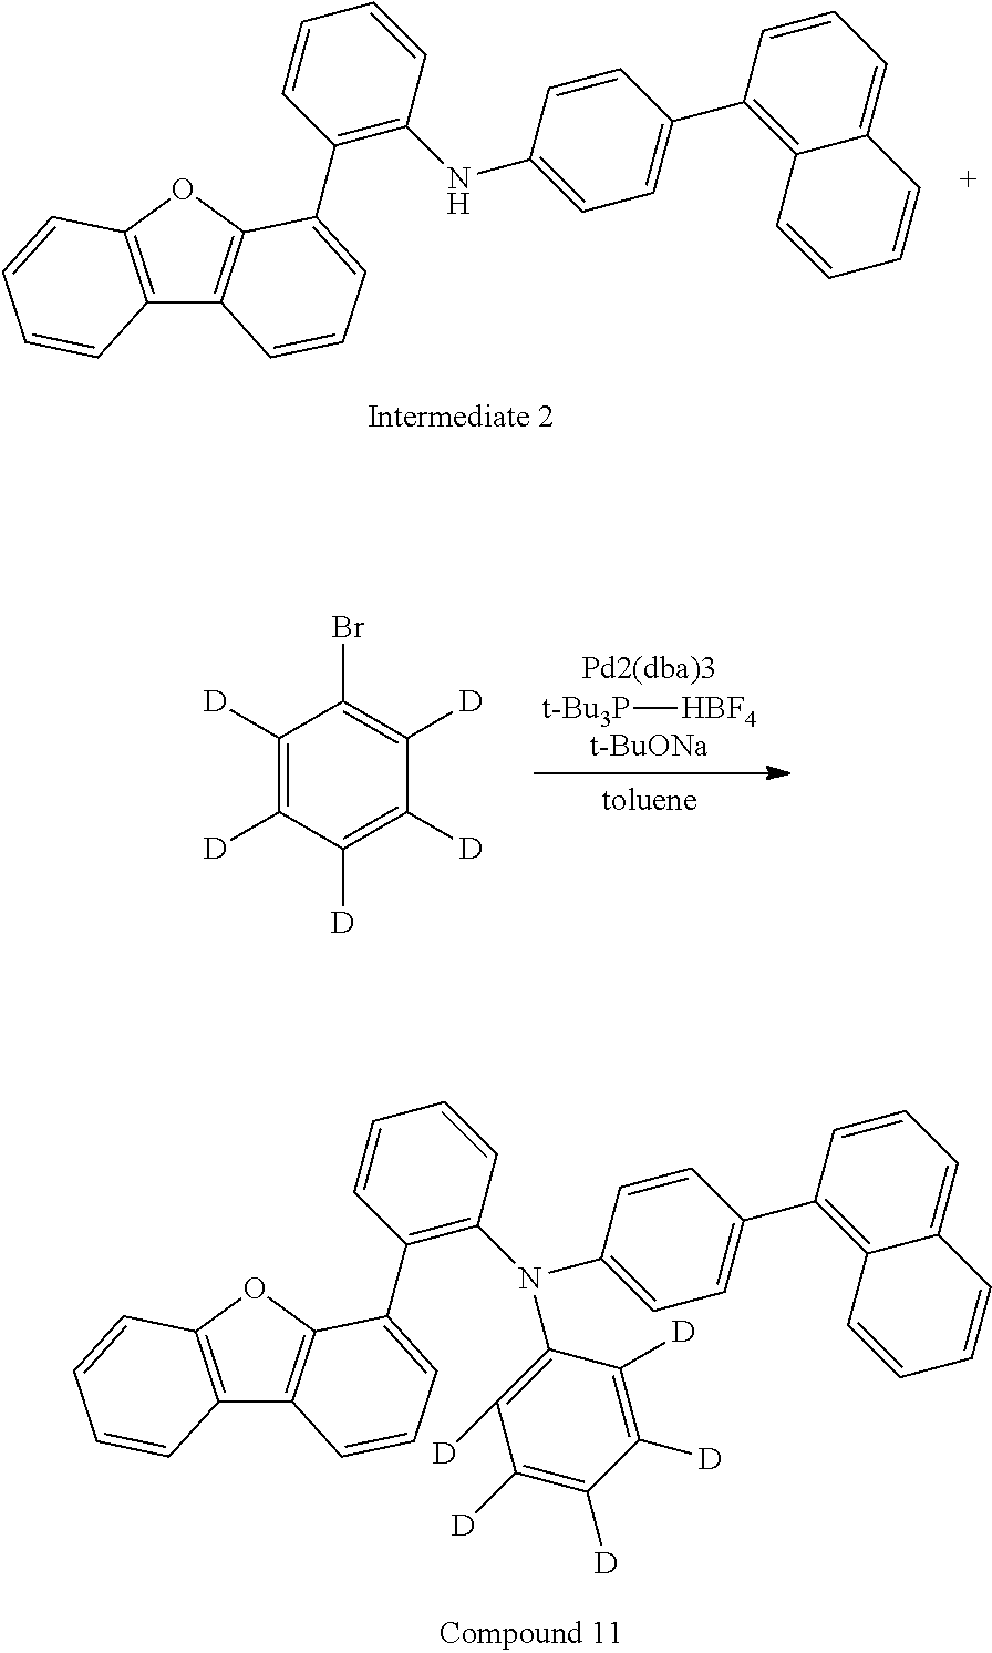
C12=C(OC3=C1C=CC=C3C1=C(NC3=CC=C(C4=C5C(=CC=C4)C=CC=C5)C=C3)C=CC=C1)C=CC=C2.C1([D])=C([D])C([D])=C([D])C([D])=C1Br.[t-BuONa].[t-Bu3P][HBF4].C12=C(OC3=C1C=CC=C3C1=C(N(C3=CC=C(C4=C5C(=CC=C4)C=CC=C5)C=C3)C3=C([D])C([D])=C([D])C([D])=C3[D])C=CC=C1)C=CC=C2
